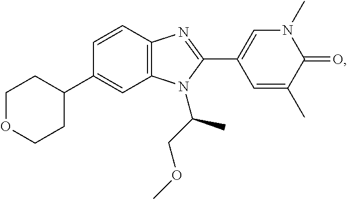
C1(C2CCOCC2)=CC2=C(C=C1)N=C(C1=CN(C)C(=O)C(C)=C1)N2C(COC)C
